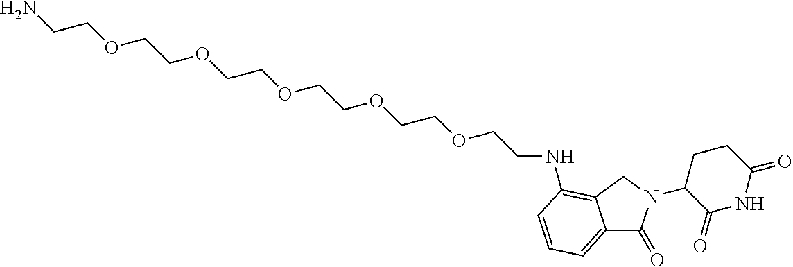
C12=CC=CC(NCCOCCOCCOCCOCCOCCN)=C1CN(C1C(=O)NC(=O)CC1)C2=O
